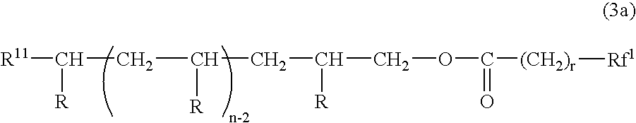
[R11]C(CC(CC(COC(=O)[(CH2)r][Rf1])[R])[R])[R]
